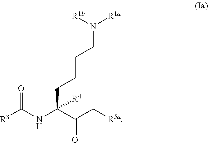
C(CN([R1a])[R1b])CCC(C(=O)C[R5a])(NC([R3])=O)[R4]
